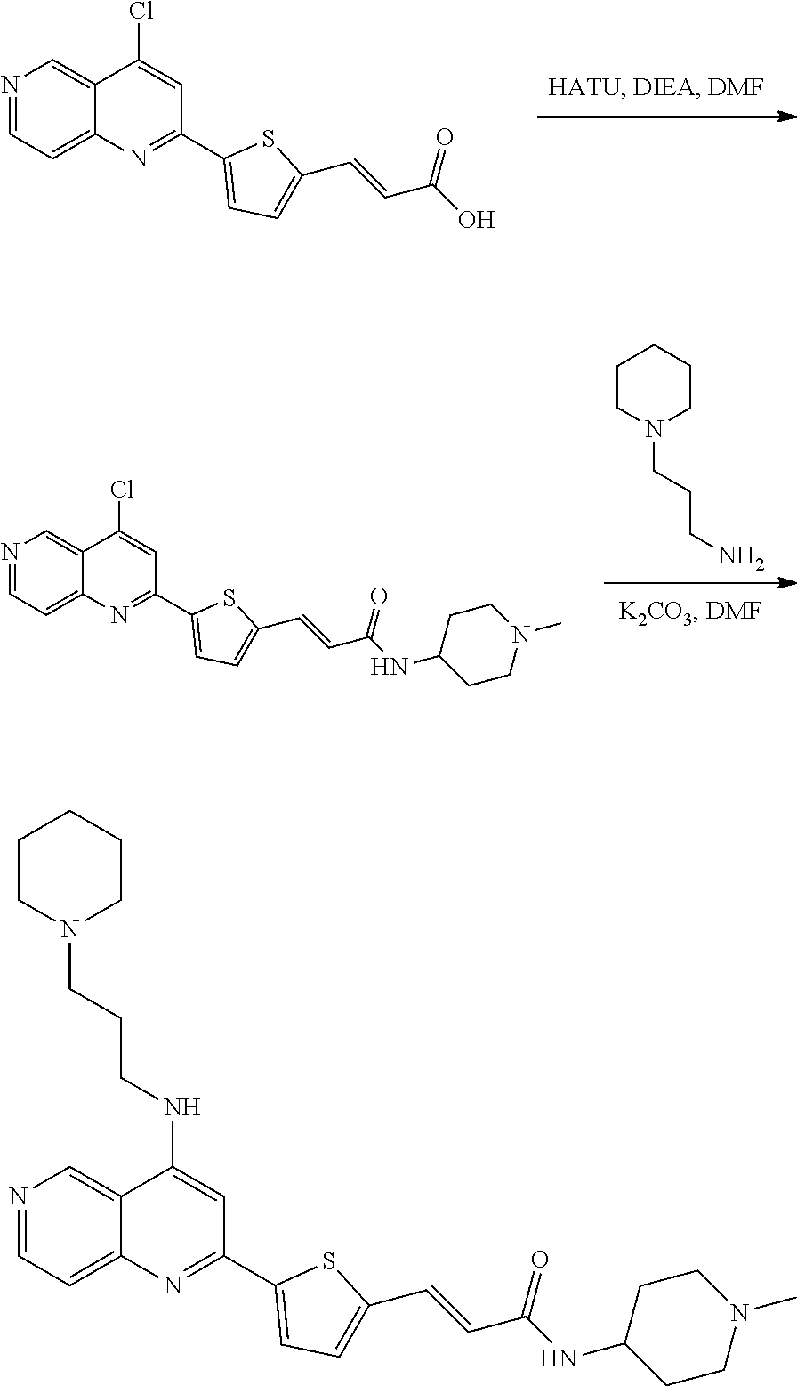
N1=CC=C2C(=C1)C(Cl)=CC(C1=CC=C(C=CC(=O)O)S1)=N2.NCCCN1CCCCC1.N1=CC=C2C(=C1)C(Cl)=CC(C1=CC=C(C=CC(=O)NC3CCN(C)CC3)S1)=N2.N1=CC=C2C(=C1)C(NCCCN1CCCCC1)=CC(C1=CC=C(C=CC(=O)NC3CCN(C)CC3)S1)=N2
